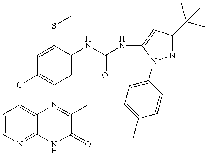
C1=CN=C2C(=C1OC1=CC=C(NC(=O)NC3=CC(C(C)(C)C)=NN3C3=CC=C(C)C=C3)C(SC)=C1)N=C(C)C(=O)N2
